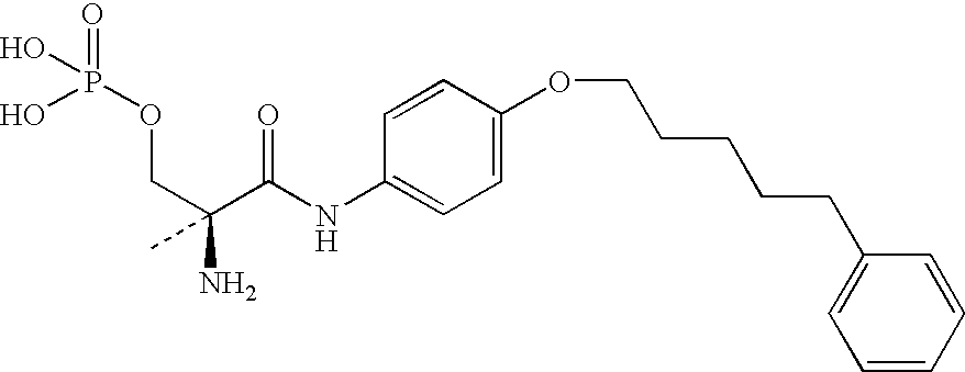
C(C(C(NC1=CC=C(OCCCCCC2=CC=CC=C2)C=C1)=O)(N)C)OP(=O)(O)O
